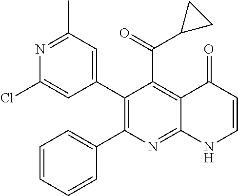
N1=C(C)C=C(C2=C(C3=CC=CC=C3)N=C3C(=C2C(C2CC2)=O)C(=O)C=CN3)C=C1Cl
